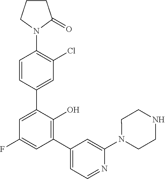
N1(C2=C(Cl)C=C(C3=CC(F)=CC(C4=CC=NC(N5CCNCC5)=C4)=C3O)C=C2)C(=O)CCC1
